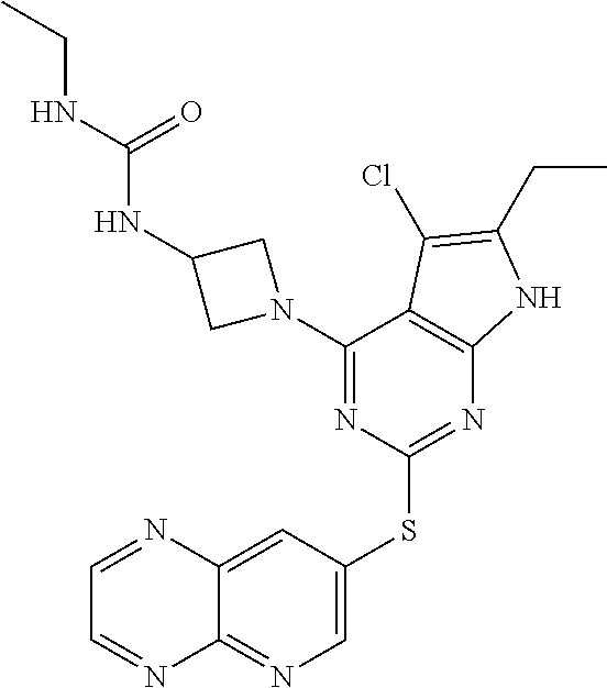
C1=C(SC2=NC3=C(C(N4CC(NC(NCC)=O)C4)=N2)C(Cl)=C(CC)N3)C=C2C(=N1)N=CC=N2
